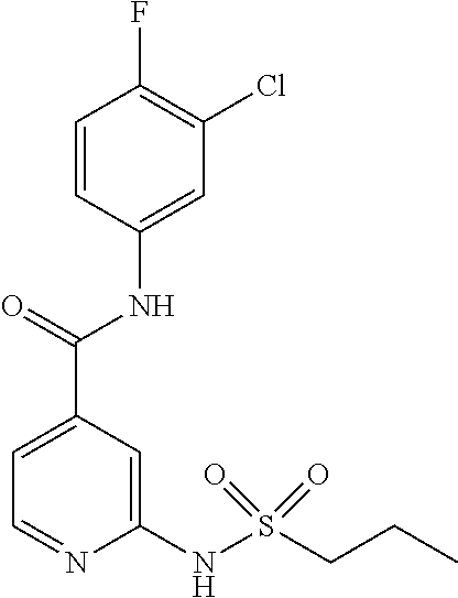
C1=C(C(=O)NC2=CC(Cl)=C(F)C=C2)C=C(NS(CCC)(=O)=O)N=C1
